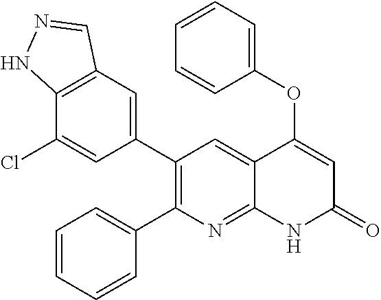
C12=C(C=C(C3=C(C4=CC=CC=C4)N=C4C(=C3)C(OC3=CC=CC=C3)=CC(=O)N4)C=C1Cl)C=NN2
